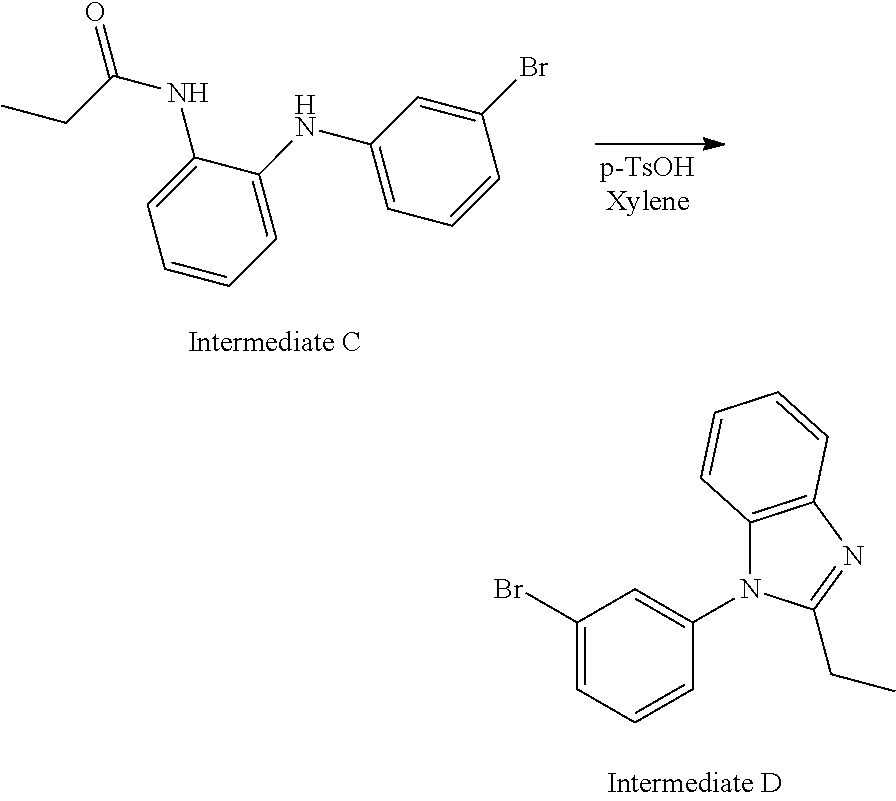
C1=CC=C(NC2=CC=CC(Br)=C2)C(NC(CC)=O)=C1.C1(Br)=CC=CC(N2C3=C(N=C2CC)C=CC=C3)=C1
